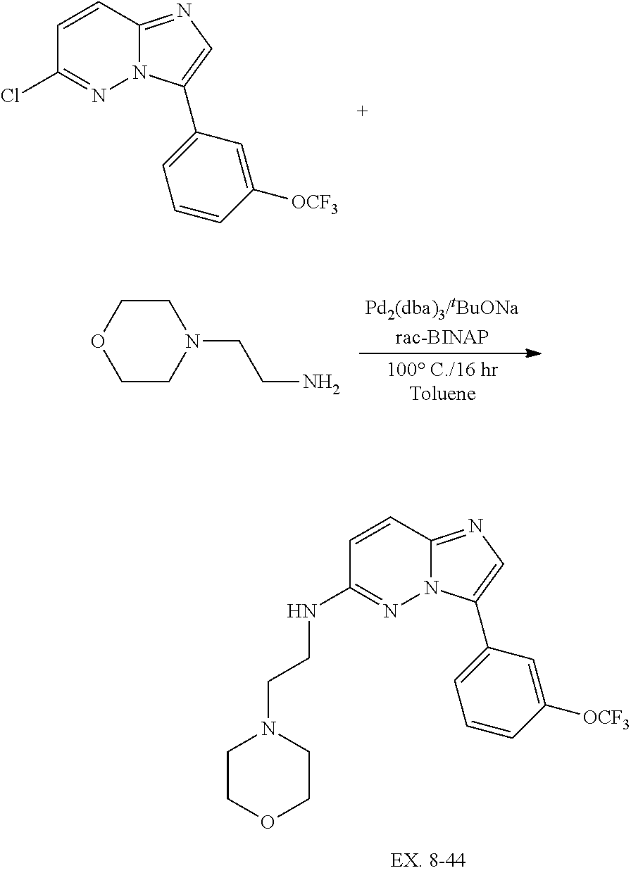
C1=CC2=NC=C(C3=CC=CC([OCF3])=C3)N2N=C1NCCN1CCOCC1.C1=CC2=NC=C(C3=CC=CC([OCF3])=C3)N2N=C1Cl.C1CN(CCN)CCO1
